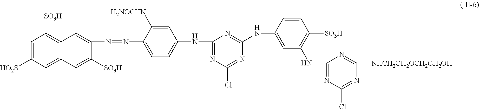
C1=C([HO2S])C=C2C(=C1[SO3H])C=C(N=NC1=CC=C(NC3=NC(Cl)=NC(NC4=CC(NC5=NC(Cl)=NC([NHCH2CH2OCH2CH2OH])=N5)=C([SO3H])C=C4)=N3)C=C1[H2NOCHN])C([SO3H])=C2
